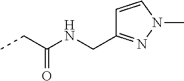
CCC(=O)NCC1=NN(C)C=C1
